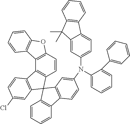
C1=CC2=C(C3=C1C1(C4=C3C=CC(Cl)=C4)C3=C(C4=C1C=C(N(C1=CC=C5C(=C1)C(C)(C)C1=C5C=CC=C1)C1=CC=CC=C1C1=CC=CC=C1)C=C4)C=CC=C3)C1=C(O2)C=CC=C1
